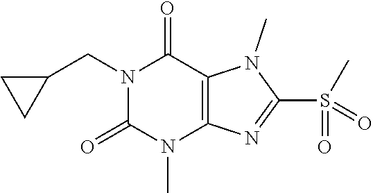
N1(CC2CC2)C(=O)N(C)C2=C(C1=O)N(C)C(S(=O)(C)=O)=N2
